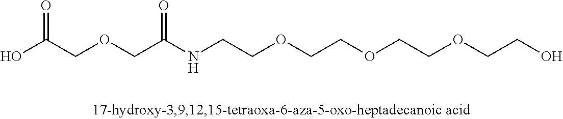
OC(COCC(NCCOCCOCCOCCO)=O)=O
